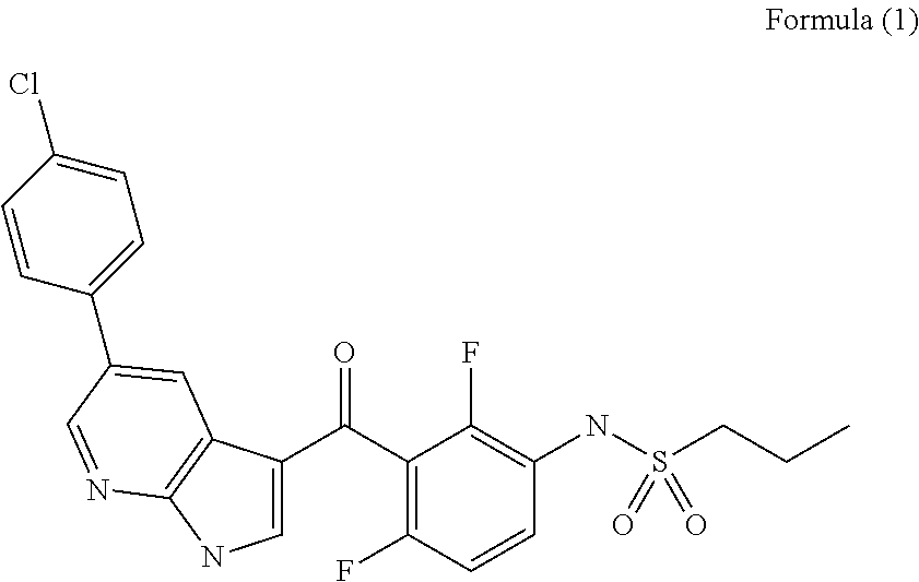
C1(C(=O)C2=CNC3=C2C=C(C2=CC=C(Cl)C=C2)C=N3)=C(F)C=CC(NS(CCC)(=O)=O)=C1F
